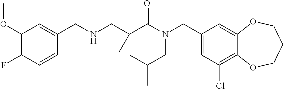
C1(CN(CC(C)C)C(=O)C(C)CNCC2=CC(OC)=C(F)C=C2)=CC(Cl)=C2C(=C1)OCCCO2
